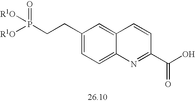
C1(CCP(=O)([R1O])[R1O])=CC=C2C(=C1)C=CC(C(O)=O)=N2
